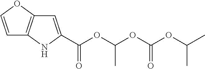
C1=COC2=C1NC(C(OC(OC(OC(C)C)=O)C)=O)=C2
